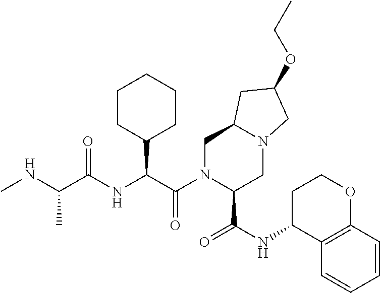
C1(C(C(N2C(C(NC3C4=C(OCC3)C=CC=C4)=O)CN3C(C2)CC(OCC)C3)=O)NC(C(NC)C)=O)CCCCC1
